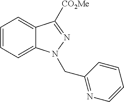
C1=CC=C2C(=C1)C([CO2Me])=NN2CC1=NC=CC=C1
